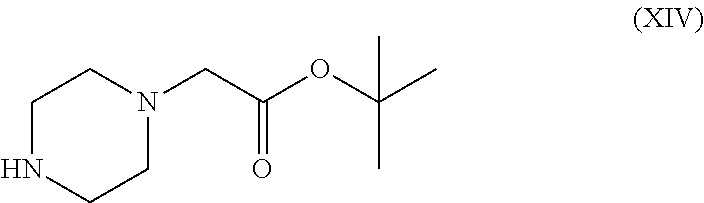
C1NCCN(CC(OC(C)(C)C)=O)C1
